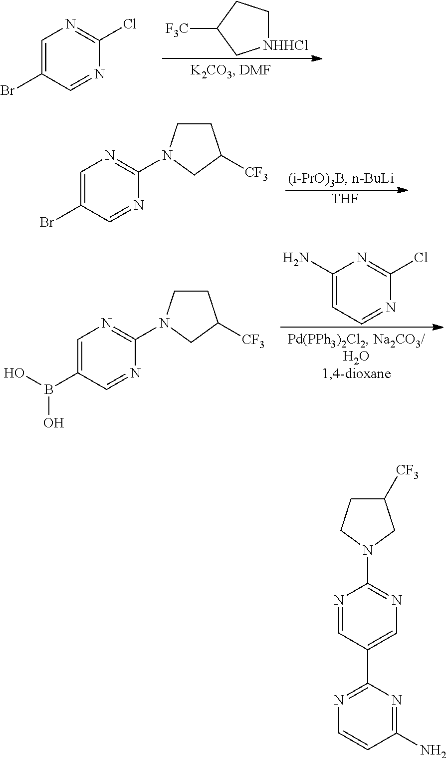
C1=C(Br)C=NC(Cl)=N1.[NHHCl]1CCC([F3C])C1.C1=C(Br)C=NC(N2CCC([CF3])C2)=N1.[THF].C1=C(B(O)O)C=NC(N2CCC([CF3])C2)=N1.C1(N)=CC=NC(Cl)=N1.C1([CF3])CCN(C2=NC=C(C3=NC=CC(N)=N3)C=N2)C1
